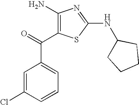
C1=C(Cl)C=CC=C1C(=O)C1=C(N)N=C(NC2CCCC2)S1
